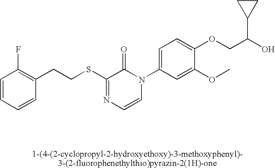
S(C1=NC=CN(C2=CC=C(OCC(O)C3CC3)C(OC)=C2)C1=O)CCC1=C(F)C=CC=C1
